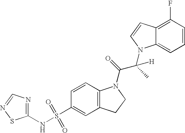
C1(NS(C2=CC3=C(C=C2)N(C(=O)C(C)(N2C4=CC=CC(F)=C4C=C2)[H])CC3)(=O)=O)=NC=NS1
